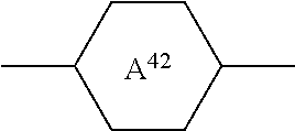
C1CC(C)CCC1C.[A42]
